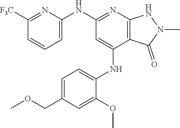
N(C1=NC2=C(C(NC3=CC=C(COC)C=C3OC)=C1)C(=O)N(C)N2)C1=CC=CC([F3C])=N1
